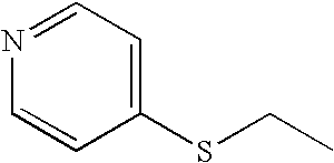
N1=CC=C(SCC)C=C1
